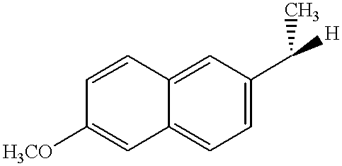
C1=C2C(=CC=C1C(C)[H])C=C([H3CO])C=C2
